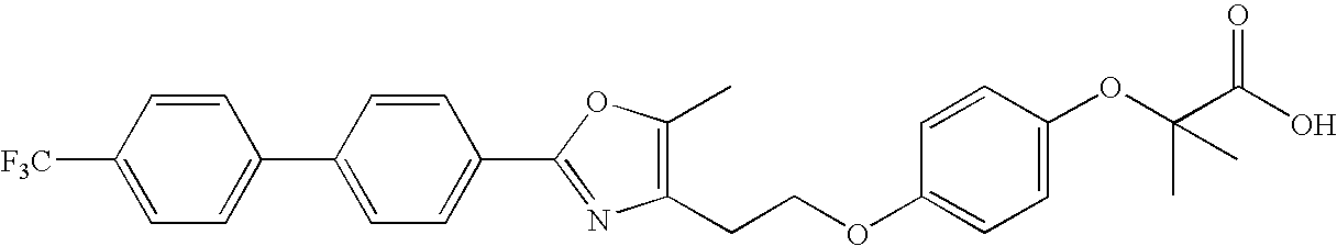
C(C(O)=O)(C)(C)OC1=CC=C(OCCC2=C(C)OC(C3=CC=C(C4=CC=C([F3C])C=C4)C=C3)=N2)C=C1
